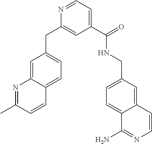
N1=CC=C(C(=O)NCC2=CC=C3C(=C2)C=CN=C3N)C=C1CC1=CC=C2C(=C1)N=C(C)C=C2
